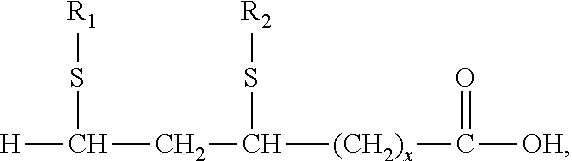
[H]C(CC(S[R2])[(CH2)x]C([OH])=O)S[R1]
